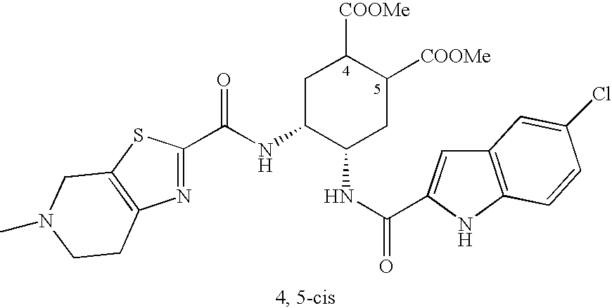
N(C1C(NC(=O)C2=CC3=C(N2)C=CC(Cl)=C3)CC([COOMe])C([COOMe])C1)C(=O)C1=NC2=C(S1)CN(C)CC2
